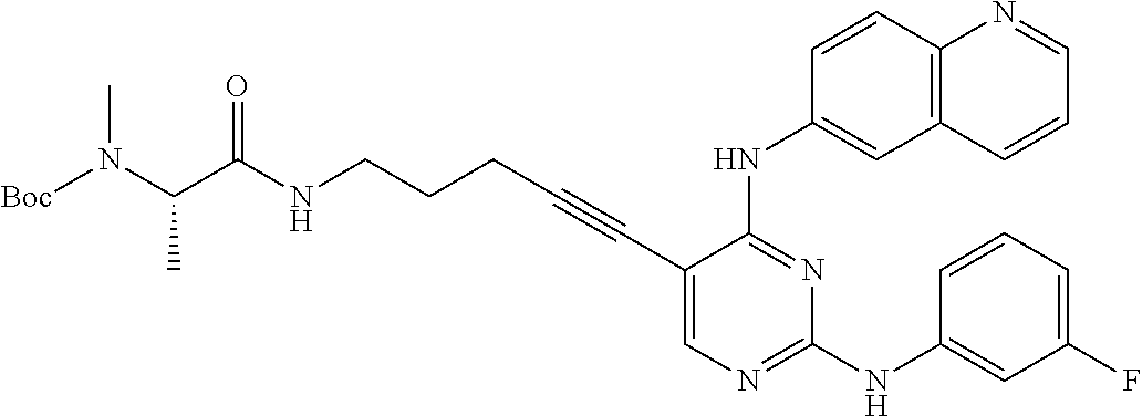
N(CCCC#CC1=CN=C(NC2=CC(F)=CC=C2)N=C1NC1=CC2=C(C=C1)N=CC=C2)C(C(N([Boc])C)C)=O
